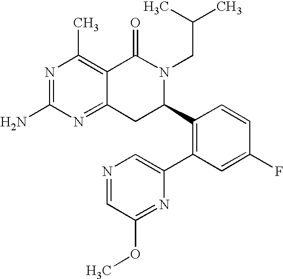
C12=NC(N)=NC(C)=C1C(=O)N(CC(C)C)C(C1=C(C3=CN=CC(OC)=N3)C=C(F)C=C1)C2
